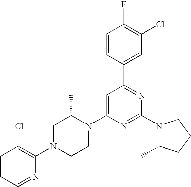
C1=CC(C2=NC(N3C(C)CCC3)=NC(N3C(C)CN(C4=C(Cl)C=CC=N4)CC3)=C2)=CC(Cl)=C1F
